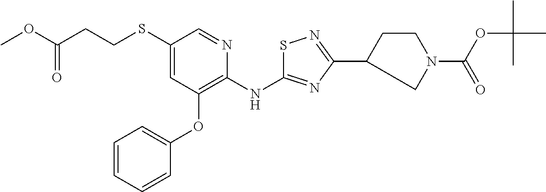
S(C1=CC(OC2=CC=CC=C2)=C(NC2=NC(C3CN(C(OC(C)(C)C)=O)CC3)=NS2)N=C1)CCC(OC)=O
